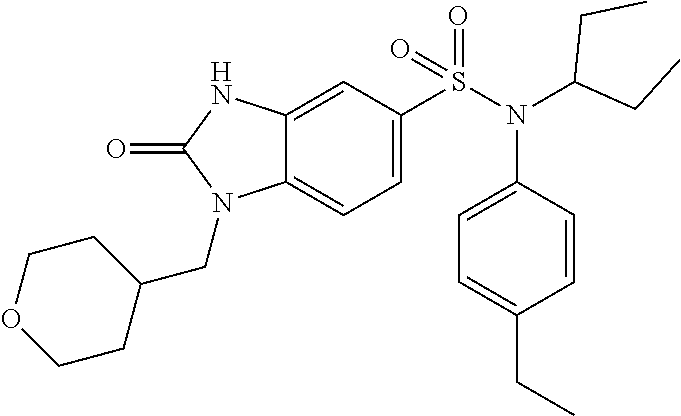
C1=C(S(N(C(CC)CC)C2=CC=C(CC)C=C2)(=O)=O)C=C2C(=C1)N(CC1CCOCC1)C(=O)N2
